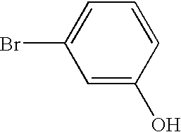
C1=C(O)C=CC=C1Br
